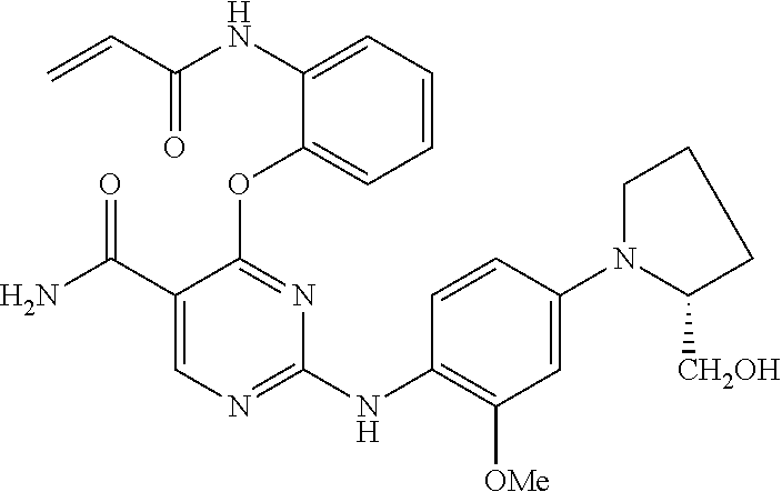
N(C1=CC=CC=C1OC1=NC(NC2=C([OMe])C=C(N3CCCC3[CH2OH])C=C2)=NC=C1C(N)=O)C(C=C)=O
